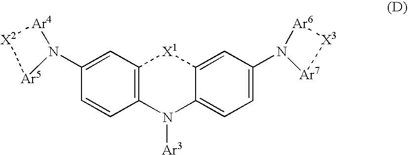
C12=C(C=C(N3[Ar4][X2][Ar5]3)C=C1)[X1]C1=CC(N3[Ar7][X3][Ar6]3)=CC=C1N2[Ar3]
